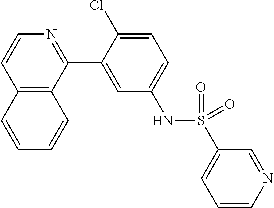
C12=C(C(C3=CC(NS(C4=CC=CN=C4)(=O)=O)=CC=C3Cl)=NC=C1)C=CC=C2
